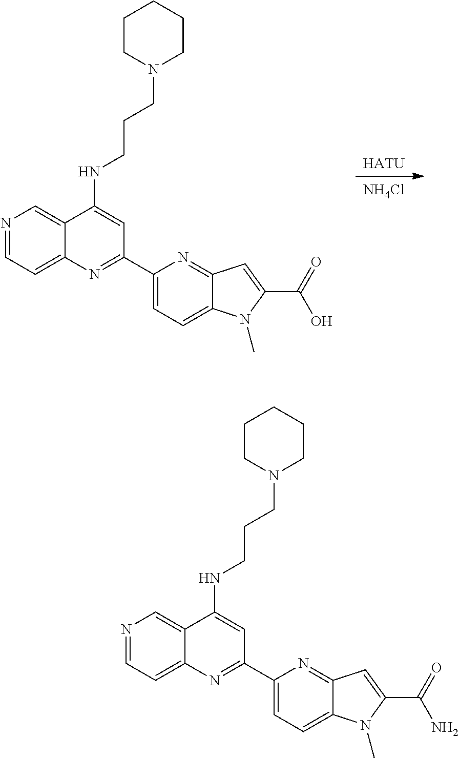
[HATU].[NH4Cl].N1=CC=C2C(=C1)C(NCCCN1CCCCC1)=CC(C1=CC=C3C(=N1)C=C(C(=O)O)N3C)=N2.N1=CC=C2C(=C1)C(NCCCN1CCCCC1)=CC(C1=CC=C3C(=N1)C=C(C(=O)N)N3C)=N2
